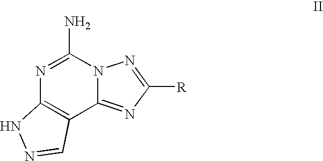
N1=C(N)N2C(=NC([R])=N2)C2=C1NN=C2
